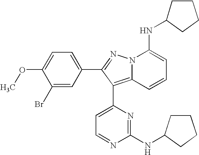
C1(Br)=CC(C2=NN3C(=C2C2=CC=NC(NC4CCCC4)=N2)C=CC=C3NC2CCCC2)=CC=C1OC
